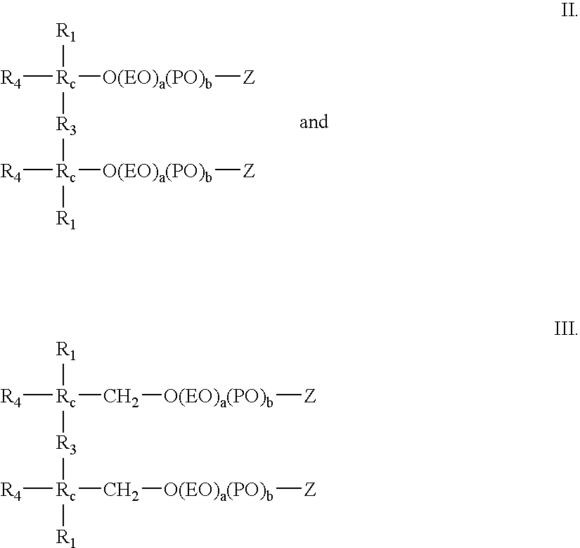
[R1][Rc]([R4])([O(EO)a(PO)b][Z])[R3][Rc]([R4])([O(EO)a(PO)b][Z])[R1].[R1][Rc]([R4])(C[O(EO)a(PO)b][Z])[R3][Rc]([R4])(C[O(EO)a(PO)b][Z])[R1]
